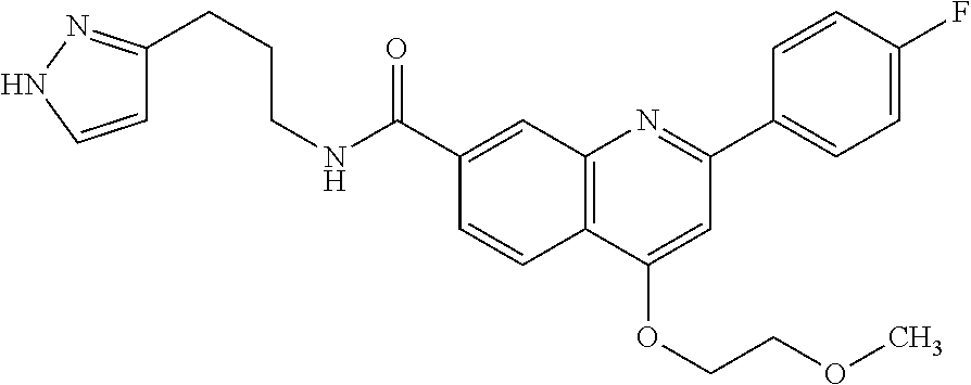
C1(C(NCCCC2=NNC=C2)=O)=CC2=C(C=C1)C(OCCOC)=CC(C1=CC=C(F)C=C1)=N2
